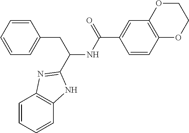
C1(CC(C2=NC3=C(N2)C=CC=C3)NC(=O)C2=CC3=C(C=C2)OCCO3)=CC=CC=C1
